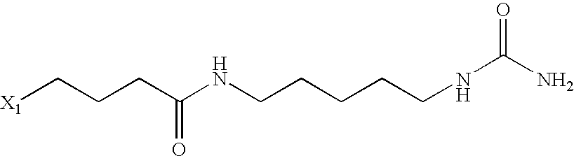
[X1]CCCC(NCCCCCNC(N)=O)=O
